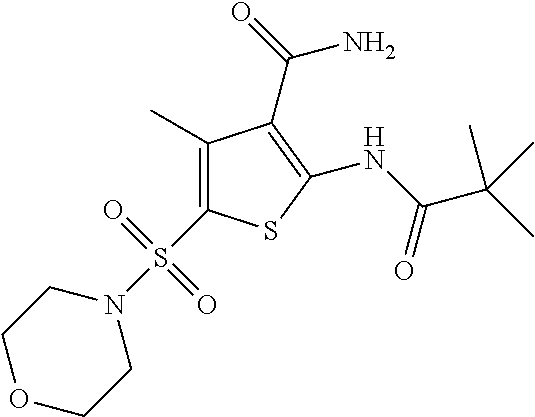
C1(C)=C(S(N2CCOCC2)(=O)=O)SC(NC(C(C)(C)C)=O)=C1C(=O)N
